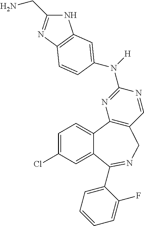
N([H])(C1=NC2=C(C=N1)CN=C(C1=CC=CC=C1F)C1=CC(Cl)=CC=C21)C1=CC2=C(N=C(CN)N2)C=C1
